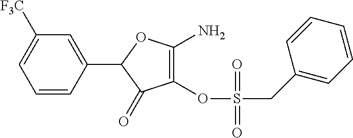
C1(C2=CC([F3C])=CC=C2)C(=O)C(OS(CC2=CC=CC=C2)(=O)=O)=C(N)O1
